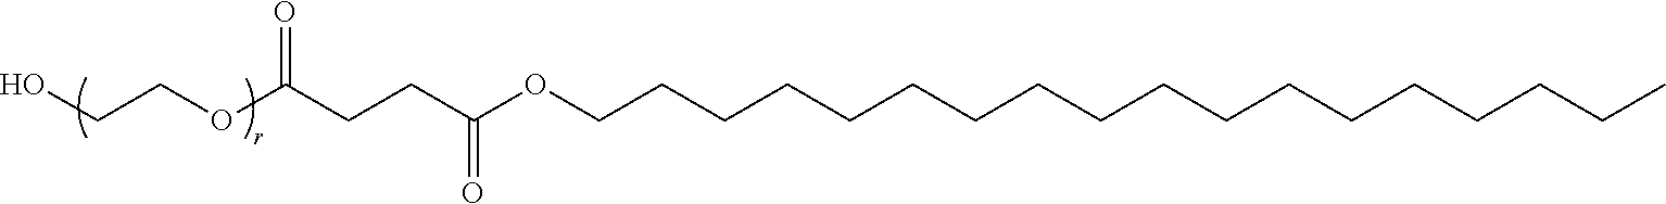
C(CCCC)CCCCCCCCCCCCCOC(CCC(OCCO)=O)=O
